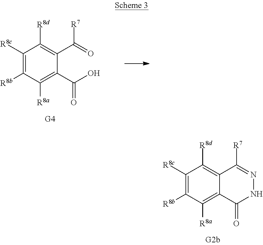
C1([R8c])=C([R8b])C([R8a])=C(C(O)=O)C(C(=O)[R7])=C1[R8d].C1([R8c])=C([R8b])C([R8a])=C2C(=C1[R8d])C([R7])=NNC2=O
